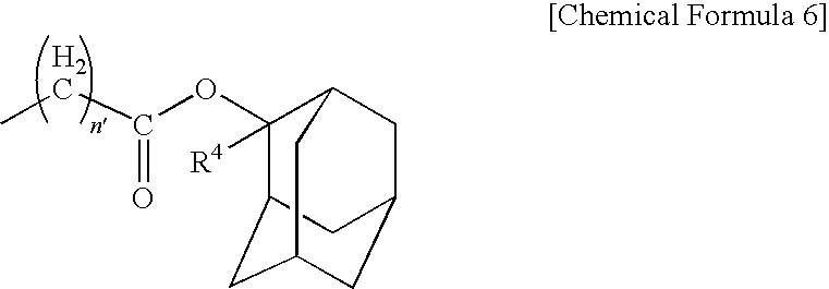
C1(OC(CC)=O)([R4])C2CC3CC(CC1C3)C2
